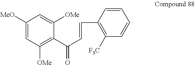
C1([MeO])=CC([OMe])=C(C(C=CC2=C([F3C])C=CC=C2)=O)C([OMe])=C1
